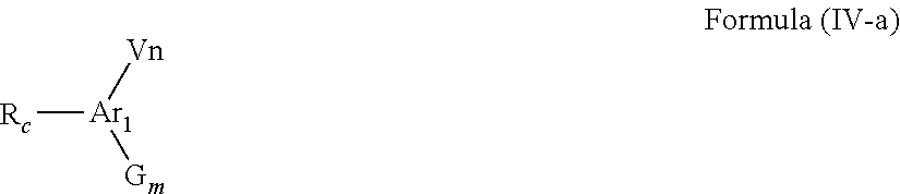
[Rc][Ar1]([Vn])[Gm]
